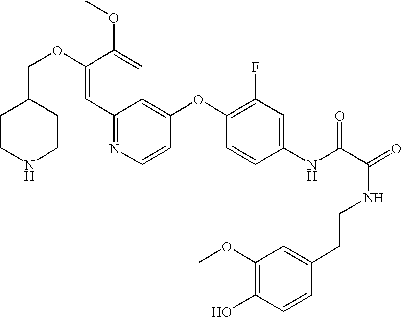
C12=NC=CC(OC3=C(F)C=C(NC(C(=O)NCCC4=CC(OC)=C(O)C=C4)=O)C=C3)=C1C=C(OC)C(OCC1CCNCC1)=C2
